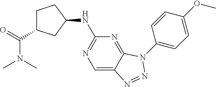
C1(N2C3=NC(NC4CC(C(N(C)C)=O)CC4)=NC=C3N=N2)=CC=C(OC)C=C1
